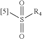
S(=O)([[5]])([R4])=O
